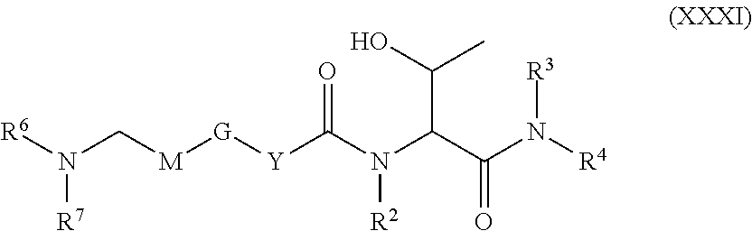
[R6]N(C[M][G][Y]C(N(C(C(N([R4])[R3])=O)C(O)C)[R2])=O)[R7]
